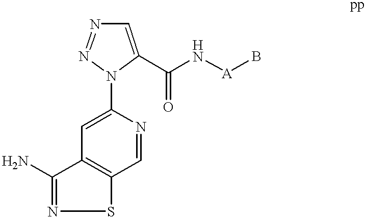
C1(N2C(C(N[A]B)=O)=CN=N2)=CC2=C(C=N1)SN=C2N
